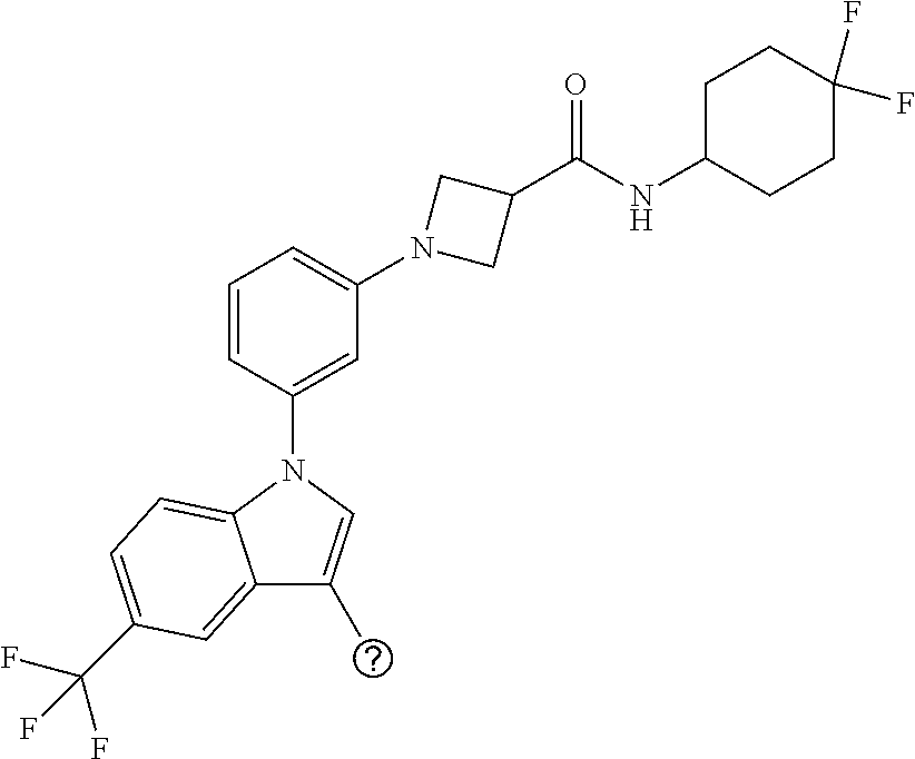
C1=CC(N2C3=CC=C(C(F)(F)F)C=C3C(C)=C2)=CC(N2CC(C(NC3CCC(F)(F)CC3)=O)C2)=C1
